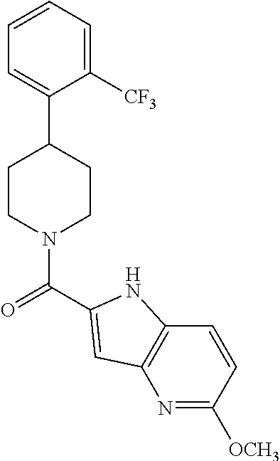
C1=C(C2CCN(C(=O)C3=CC4=C(C=CC([OCH3])=N4)N3)CC2)C([CF3])=CC=C1
